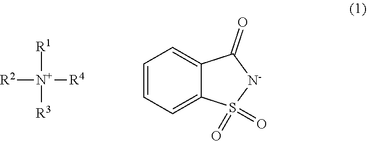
[R2][N+]([R1])([R3])[R4].C1=CC=C2C(=C1)C(=O)[N-]S2(=O)=O
